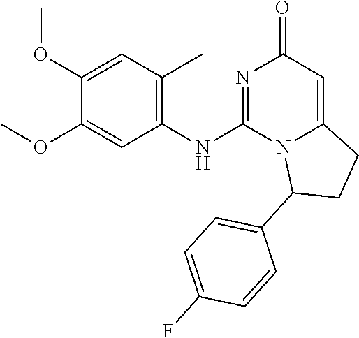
O(C1=CC(NC2=NC(=O)C=C3N2C(C2=CC=C(F)C=C2)CC3)=C(C)C=C1OC)C
